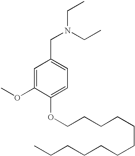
N(CC1=CC=C(OCCCCCCCCCCCC)C(OC)=C1)(CC)CC
